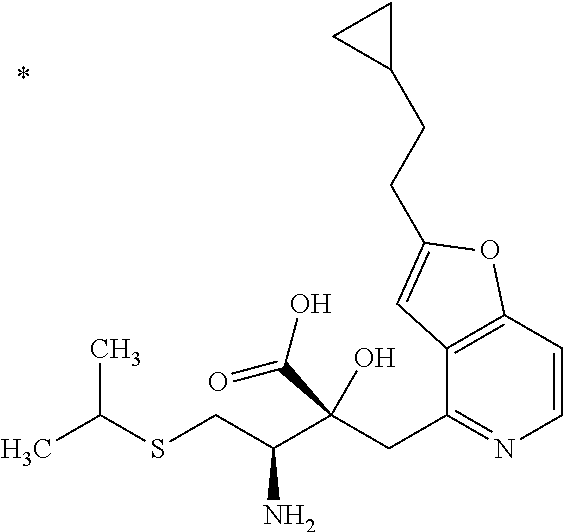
C12=C(C=CN=C1CC(C(CSC(C)C)N)(O)C(=O)O)OC(CCC1CC1)=C2
